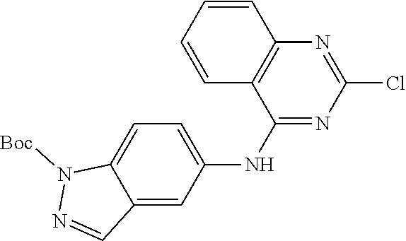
C12=CC=C(NC3=NC(Cl)=NC4=C3C=CC=C4)C=C1C=NN2[Boc]
